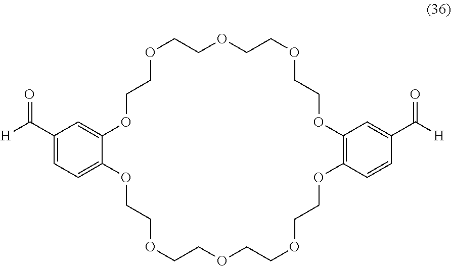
C1(C([H])=O)=CC=C2C(=C1)OCCOCCOCCOCCOC1=C(C=CC(C([H])=O)=C1)OCCOCCOCCOCCO2
